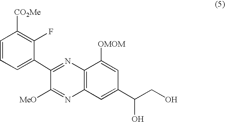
C1(C2=CC=CC([CO2Me])=C2F)=NC2=C(N=C1[MeO])C=C(C(CO)O)C=C2[OMOM]
